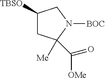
C1([TBSO])CC([Me])(C(=O)[OMe])N([BOC])C1
